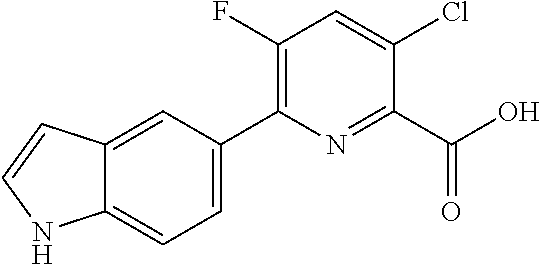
C12=CC(C3=C(F)C=C(Cl)C(C(O)=O)=N3)=CC=C1NC=C2
